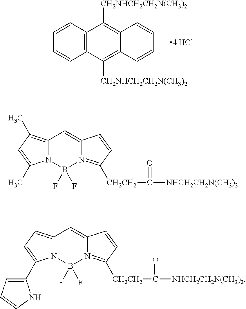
C12=C(C=CC=C1)C([CH2NHCH2CH2N(CH3)2])=C1C(=C2[CH2NHCH2CH2N(CH3)2])C=CC=C1.C12=C(C)C=C(C)N1B(F)(F)N1=C([CH2CH2]C(=O)[NHCH2CH2N(CH3)2])C=CC1=C2.C12=CC=C(C3=CC=CN3)N1B(F)(F)N1=C([CH2CH2]C(=O)[NHCH2CH2N(CH3)2])C=CC1=C2
